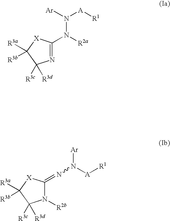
N1=C(N([R2a])N([Ar])[A][R1])[X]C([R3a])([R3b])C1([R3c])[R3d].N1([R2b])C(=NN([Ar])[A][R1])[X]C([R3a])([R3b])C1([R3c])[R3d]
